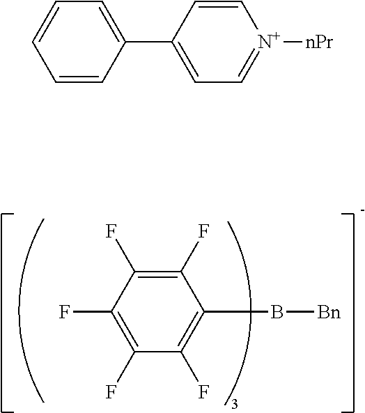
C1(F)=C(F)C(F)=C(B[Bn])C(F)=C1F.C1(C2=CC=[N+]([nPr])C=C2)=CC=CC=C1
